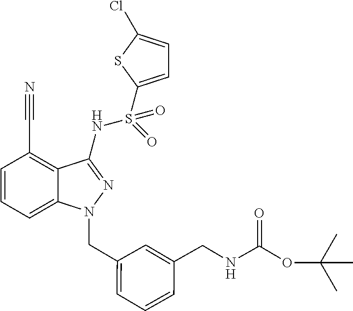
N(S(=O)(C1=CC=C(Cl)S1)=O)C1=NN(CC2=CC=CC(CNC(OC(C)(C)C)=O)=C2)C2=CC=CC(C#N)=C21
